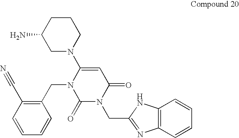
C1CC(N)CN(C2=CC(=O)N(CC3=NC4=C(N3)C=CC=C4)C(=O)N2CC2=C(C#N)C=CC=C2)C1
